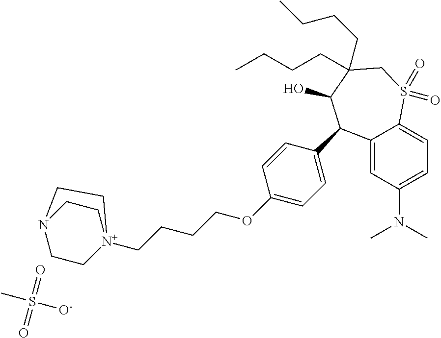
C1CN2CC[N+]1(CCCCOC1=CC=C(C3C4=CC(N(C)C)=CC=C4S(=O)(=O)CC(CCCC)(CCCC)C3O)C=C1)CC2.CS(=O)(=O)[O-]
